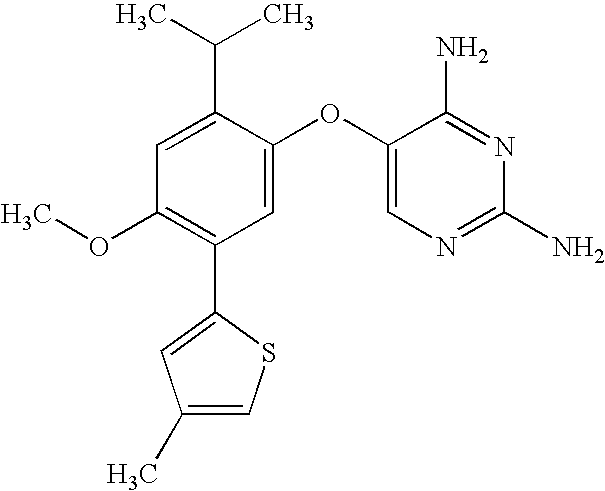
C1=C(C(C)C)C(OC2=CN=C(N)N=C2N)=CC(C2=CC(C)=CS2)=C1OC
